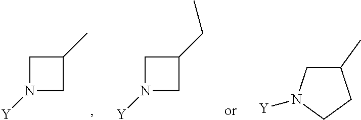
C1(C)CN([Y])CC1.C1N([Y])CC1CC.C1N([Y])CC1C
